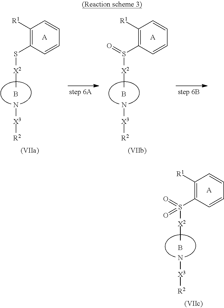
C1([R1])=C(S([X2]C)=O)C=CC=C1.[A].N[X3][R2].B.C1([R1])=C(S[X2]C)C=CC=C1.[A].N[X3][R2].B.C1([R1])=C(S([X2]C)(=O)=O)C=CC=C1.[A].N[X3][R2].B
